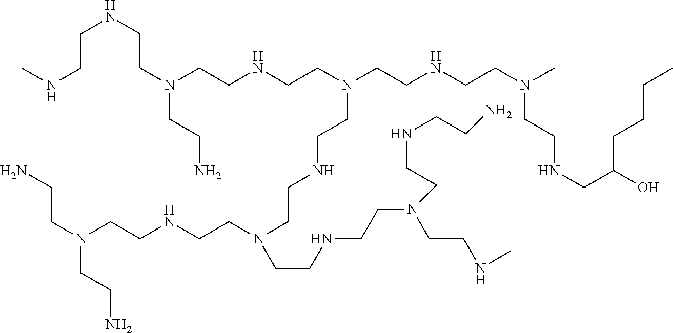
C(CNC)NCCN(CCNCCN(CCNCCN(C)CCNCC(CCCC)O)CCNCCN(CCNCCN(CCNC)CCNCCN)CCNCCN(CCN)CCN)CCN
